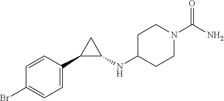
BrC1=CC=C(C2C(NC3CCN(C(N)=O)CC3)C2)C=C1
